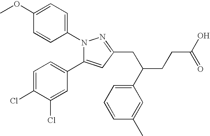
C1(OC)=CC=C(N2C(C3=CC=C(Cl)C(Cl)=C3)=CC(CC(CCC(O)=O)C3=CC=CC(C)=C3)=N2)C=C1
